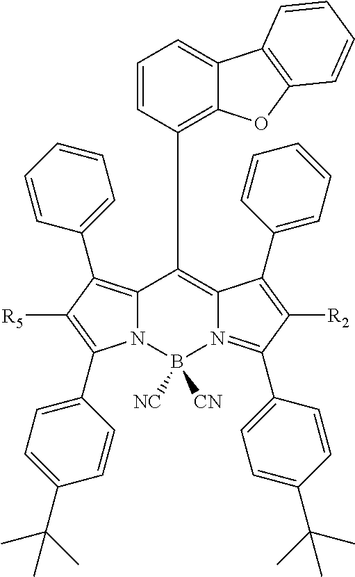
N12C(=C(C3=CC=CC=C3)C([R5])=C1C1=CC=C(C(C)(C)C)C=C1)C(C1=C3C(=CC=C1)C1=C(O3)C=CC=C1)=C1N(=C(C3=CC=C(C(C)(C)C)C=C3)C([R2])=C1C1=CC=CC=C1)B2([NC])[CN]
